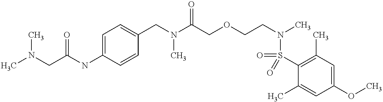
C1=C(NC(CN(C)C)=O)C=CC(CN(C(COCCN(C)S(=O)(C2=C(C)C=C(OC)C=C2C)=O)=O)C)=C1
